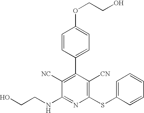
C1([NC])=C(C2=CC=C(OCCO)C=C2)C([CN])=C(SC2=CC=CC=C2)N=C1NCCO
